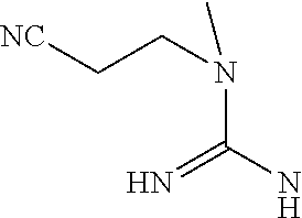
[NC]CCN(C)C(N)=N
